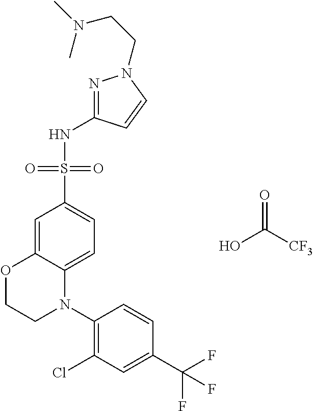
C1=C2C(=CC=C1S(=O)(=O)NC1=NN(CCN(C)C)C=C1)N(C1=C(Cl)C=C(C(F)(F)F)C=C1)CCO2.OC([CF3])=O
